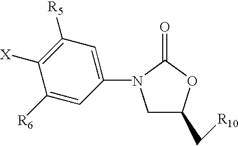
C1C(C[R10])OC(=O)N1C1=CC([R5])=C([X])C([R6])=C1
